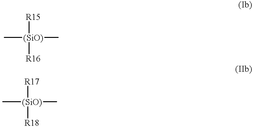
[R15][(SiO)](C)([R16])C.[R17][(SiO)](C)([R18])C
